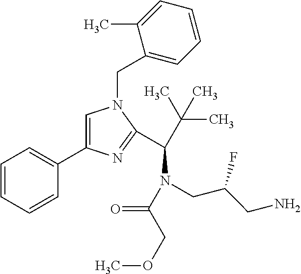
C1=CC=CC(C2=CN(CC3=CC=CC=C3C)C(C(N(CC(CN)F)C(=O)COC)C(C)(C)C)=N2)=C1
